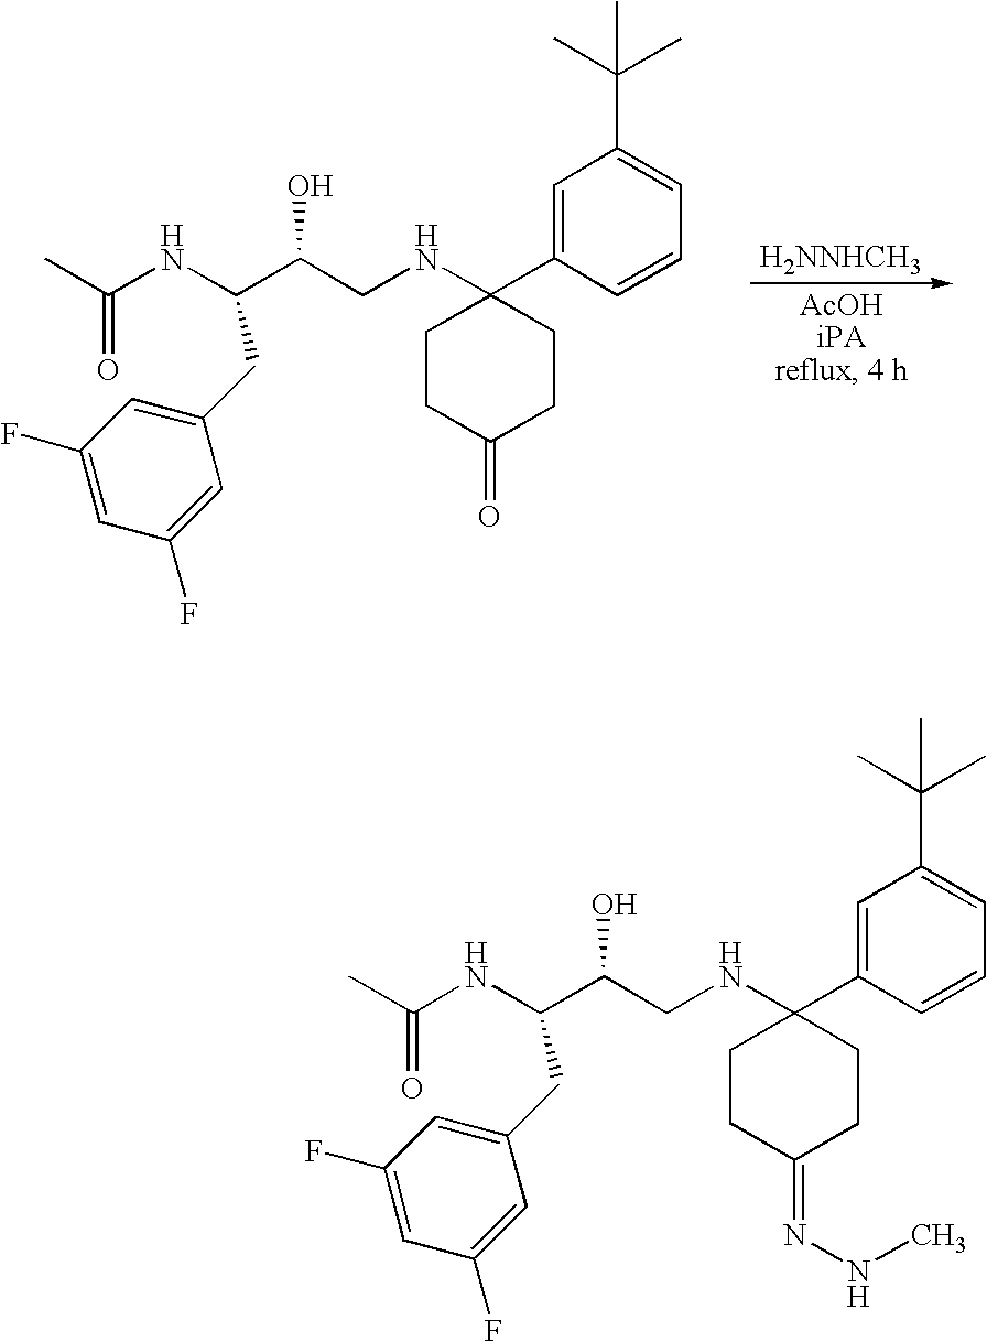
C(C(NC(=O)C)C(CNC1(C2=CC(C(C)(C)C)=CC=C2)CCC(=NNC)CC1)O)C1=CC(F)=CC(F)=C1.C(C(NC(=O)C)C(CNC1(C2=CC(C(C)(C)C)=CC=C2)CCC(=O)CC1)O)C1=CC(F)=CC(F)=C1.[H2NNHCH3]
